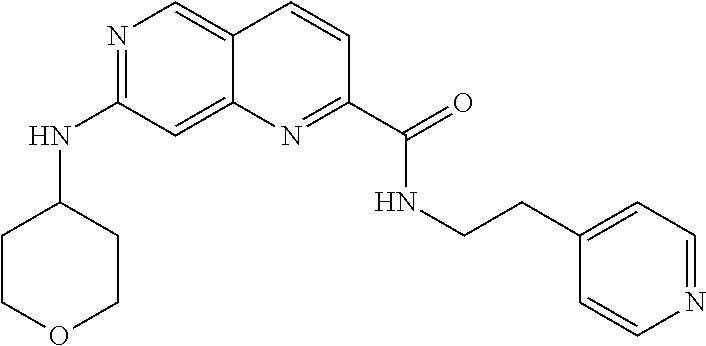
N1=C(NC2CCOCC2)C=C2C(=C1)C=CC(C(=O)NCCC1=CC=NC=C1)=N2
